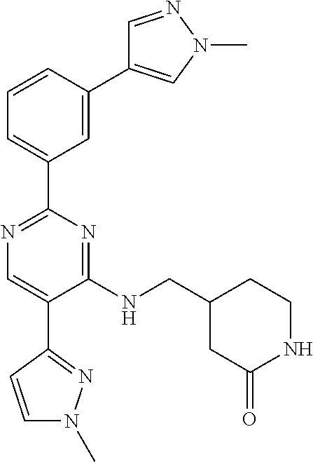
N1=C(C2=CC=CC(C3=CN(C)N=C3)=C2)N=C(NCC2CC(=O)NCC2)C(C2=NN(C)C=C2)=C1
